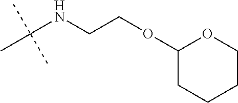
C(NCCOC1CCCCO1)(C)(C)C
